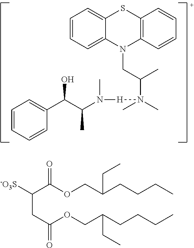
C1=CC=CC(C(C(N([H]N(C(C)CN2C3=C(SC4=CC=CC=C24)C=CC=C3)(C)C)C)C)O)=C1.[-O3S]C(C(OCC(CCCC)CC)=O)CC(OCC(CCCC)CC)=O
